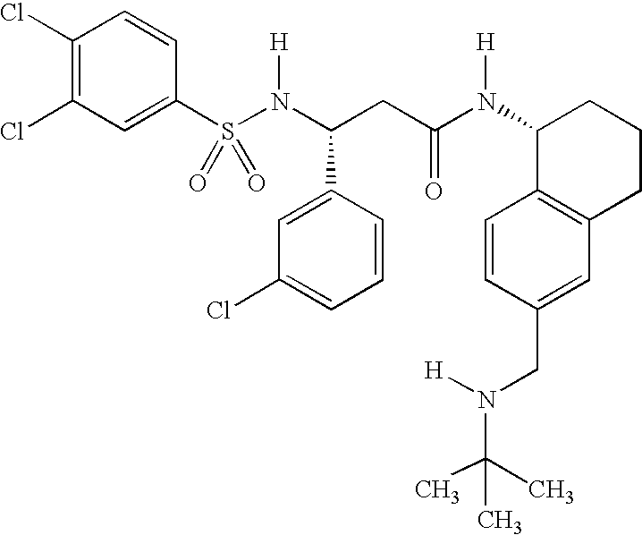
S(N(C(CC(N(C1C2=C(CCC1)C=C(CN([H])C(C)(C)C)C=C2)[H])=O)C1=CC(Cl)=CC=C1)[H])(=O)(=O)C1=CC(Cl)=C(Cl)C=C1
